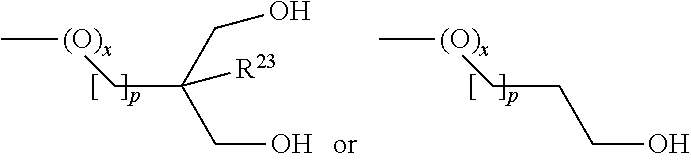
C[(O)x]CC([R23])(CO)CO.C[(O)x]CCCO
